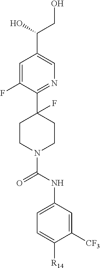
C1=C(F)C(C2(F)CCN(C(NC3=CC=C([R14])C([CF3])=C3)=O)CC2)=NC=C1C(O)CO
